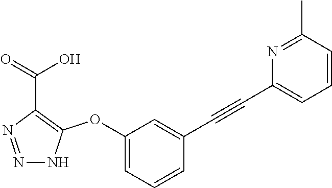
N1=NC(C(=O)O)=C(OC2=CC=CC(C#CC3=CC=CC(C)=N3)=C2)N1
